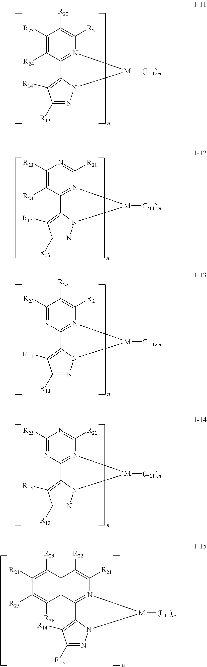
C1([R23])=C([R24])C2=N(C([R21])=C1[R22])[M]([(L11)m])N1C2=C([R14])C([R13])=N1.C1([R23])=C([R24])C2=N(C([R21])=N1)[M]([(L11)m])N1C2=C([R14])C([R13])=N1.C1([R23])=NC2=N(C([R21])=C1[R22])[M]([(L11)m])N1C2=C([R14])C([R13])=N1.C1([R23])=NC2=N(C([R21])=N1)[M]([(L11)m])N1C2=C([R14])C([R13])=N1.C12=C(C3=N(C([R21])=C1[R22])[M]([(L11)m])N1C3=C([R14])C([R13])=N1)C([R26])=C([R25])C([R24])=C2[R23]
